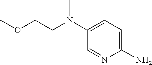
C1(N)=CC=C(N(CCOC)C)C=N1
